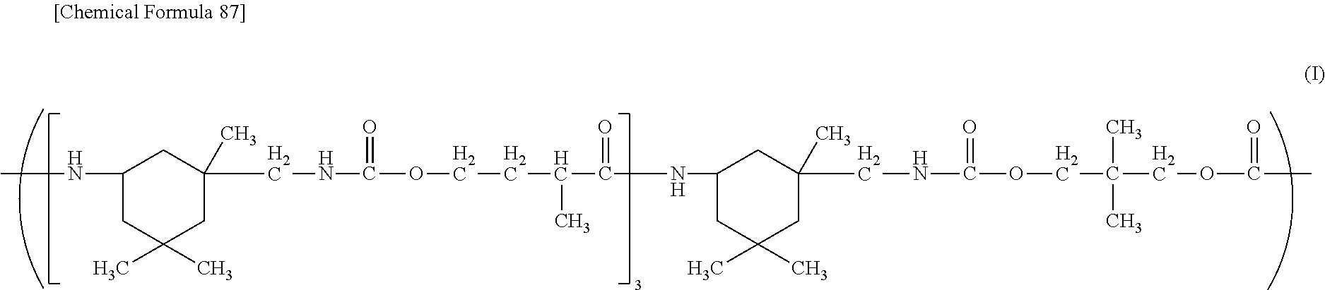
C1(NC)CC(C)(C)CC(CNC(OCCC(C(=O)NC2CC(C)(C)CC(CNC(OCC(COC(C)=O)(C)C)=O)(C)C2)C)=O)(C)C1
